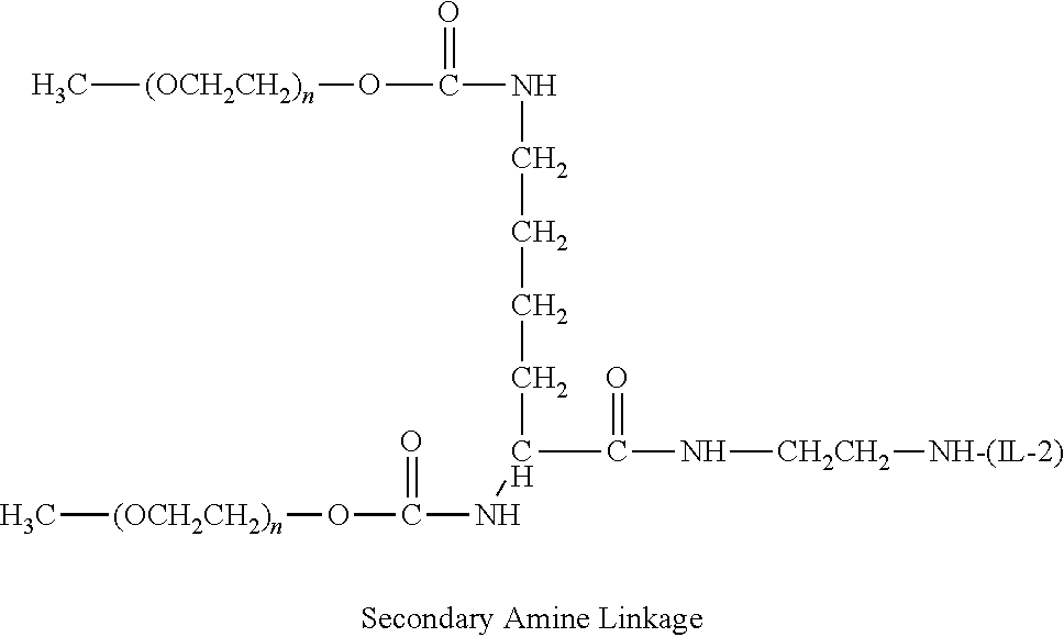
C[(OCH2CH2)n]OC(NC(C(=O)N[CH2CH2][NH-(IL-2)])CCCCNC(=O)O[(OCH2CH2)n]C)=O
